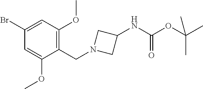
C1(Br)=CC(OC)=C(CN2CC(NC(OC(C)(C)C)=O)C2)C(OC)=C1
